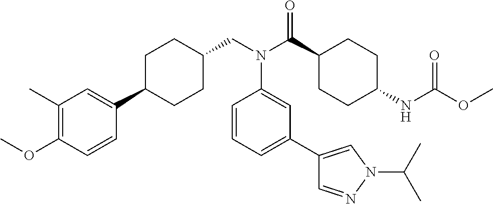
C1(C)=C(OC)C=CC(C2CCC(CN(C(C3CCC(NC(OC)=O)CC3)=O)C3=CC(C4=CN(C(C)C)N=C4)=CC=C3)CC2)=C1
